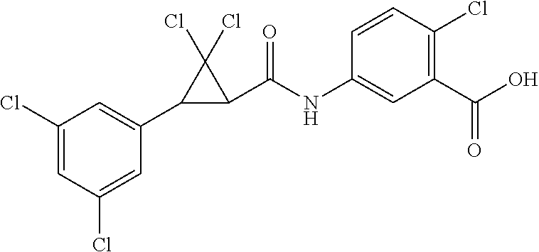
C1(Cl)=CC(Cl)=CC(C2C(C(=O)NC3=CC(C(O)=O)=C(Cl)C=C3)C2(Cl)Cl)=C1
